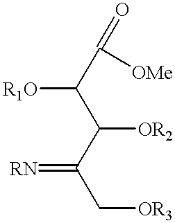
C(=O)([OMe])C([R1O])C([OR2])C(C[OR3])=[RN]
